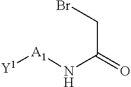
[Y1][A1]NC(=O)CBr
